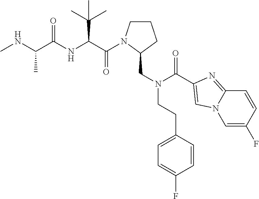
CNC(C(NC(C(=O)N1CCCC1CN(CCC1=CC=C(F)C=C1)C(=O)C1=CN2C=C(F)C=CC2=N1)C(C)(C)C)=O)C
